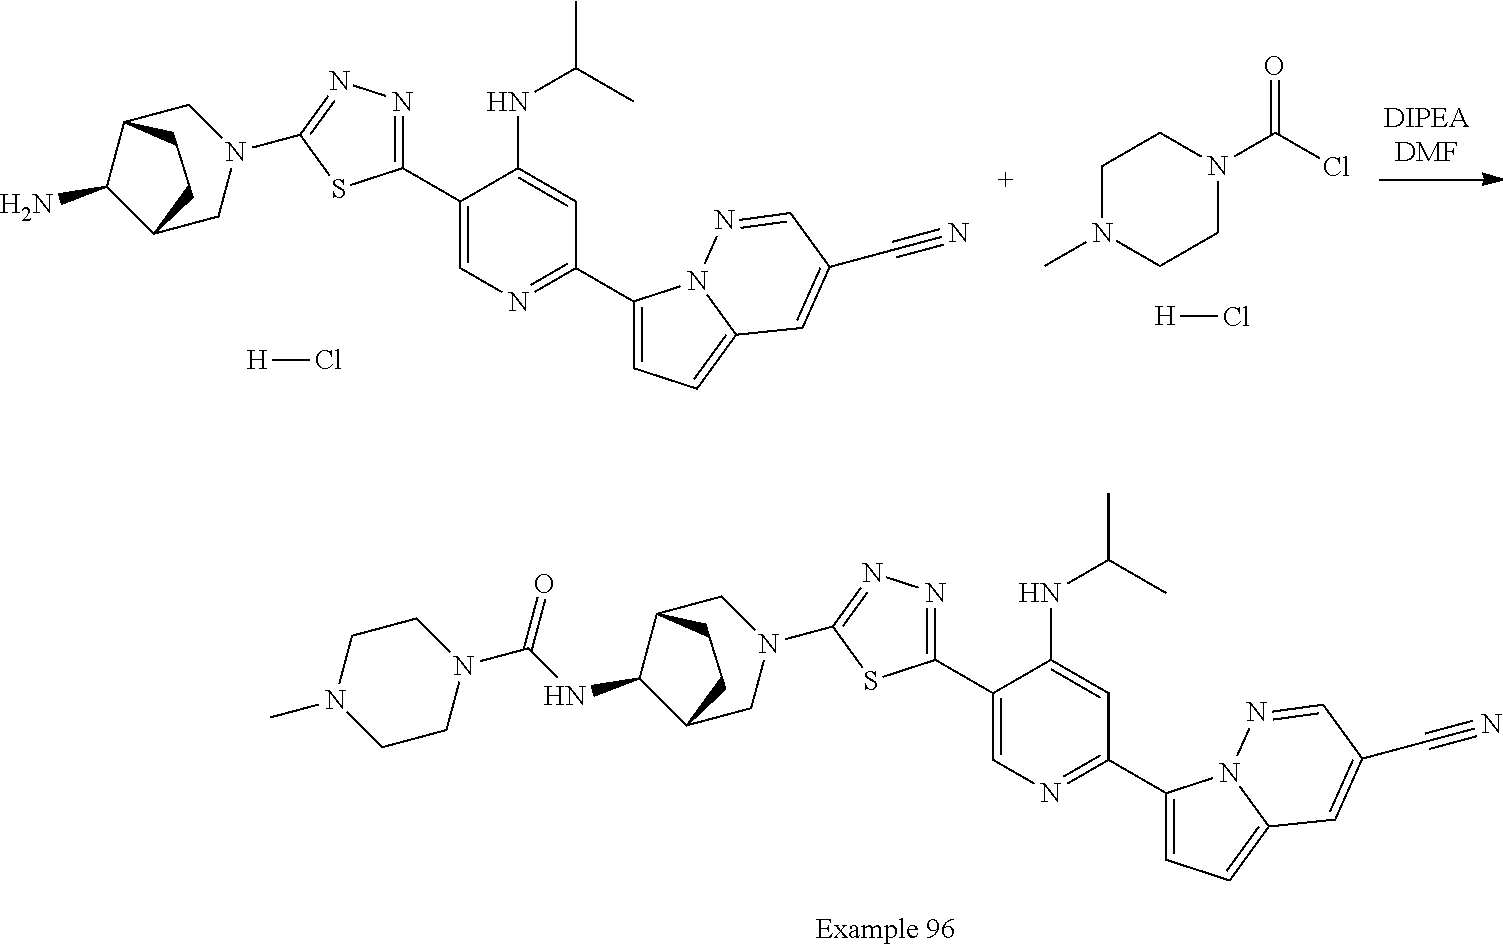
C1(C2=NN=C(N3CC4C(NC(=O)N5CCN(C)CC5)C(C3)CC4)S2)=CN=C(C2=CC=C3N2N=CC(C#N)=C3)C=C1NC(C)C.C1(C2=NN=C(N3CC4C(N)C(C3)CC4)S2)=CN=C(C2=CC=C3N2N=CC(C#N)=C3)C=C1NC(C)C.[H]Cl.C1N(C)CCN(C(=O)Cl)C1.[H]Cl
